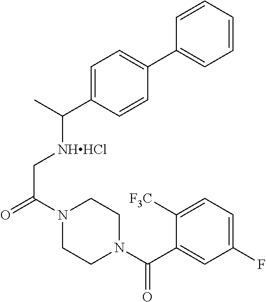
N1(C(C[NHHCl]C(C)C2=CC=C(C3=CC=CC=C3)C=C2)=O)CCN(C(C2=CC(F)=CC=C2[F3C])=O)CC1
